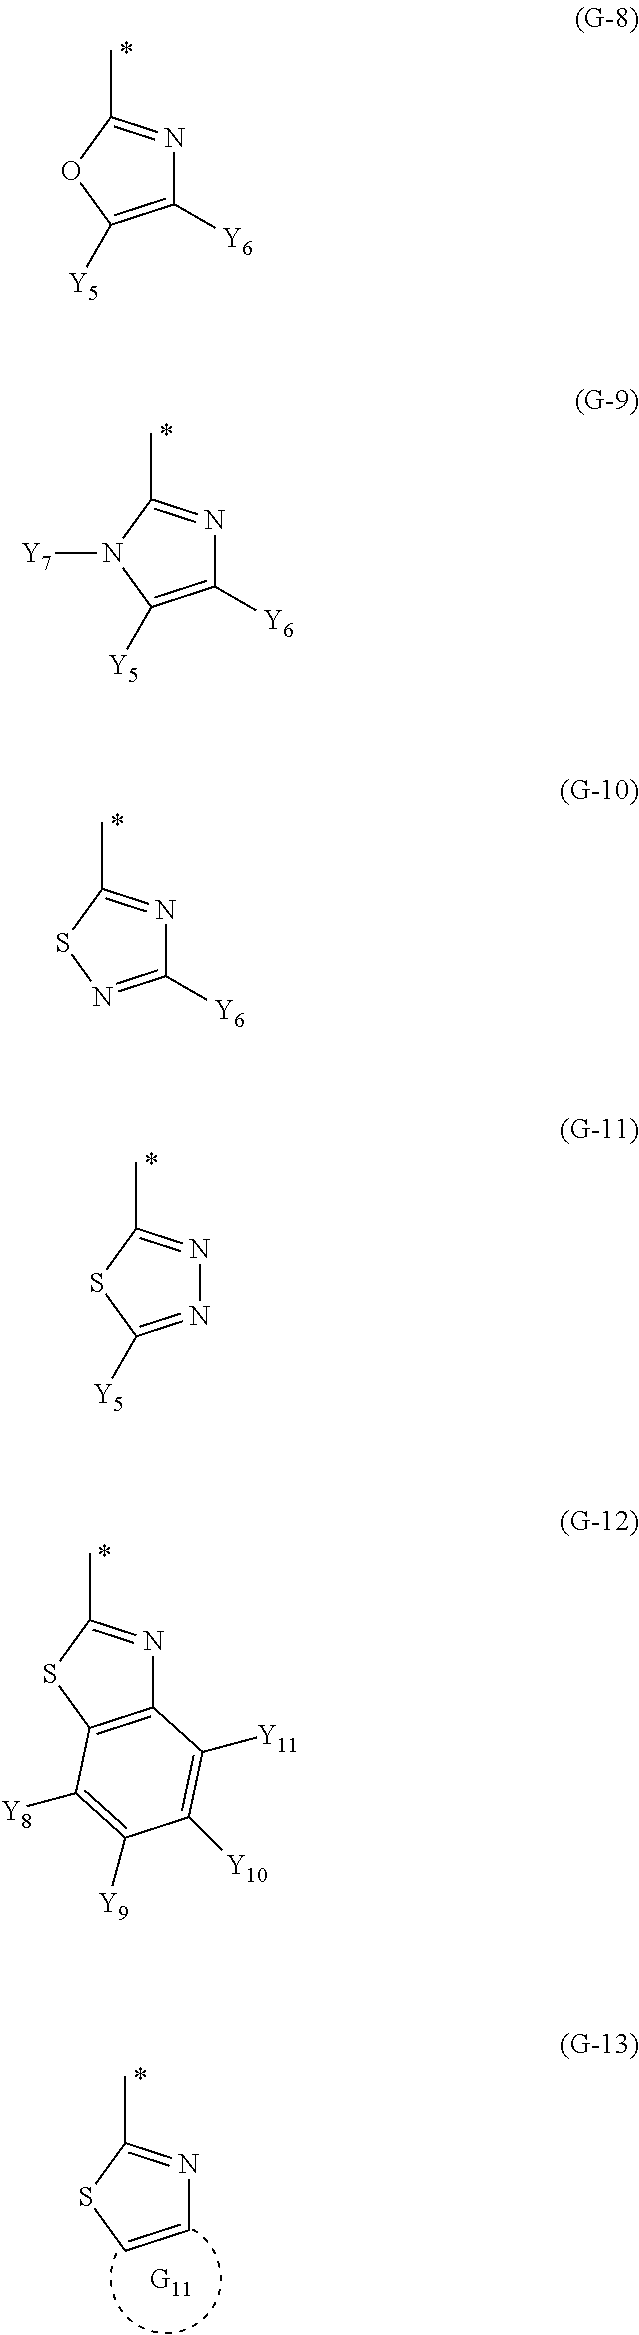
C1([Y6])=C([Y5])OC(C)=N1.C1([Y6])=C([Y5])N([Y7])C(C)=N1.C1([Y6])=NSC(C)=N1.N1=C([Y5])SC(C)=N1.C12=C(SC(C)=N1)C([Y8])=C([Y9])C([Y10])=C2[Y11].C1=CSC(C)=N1
